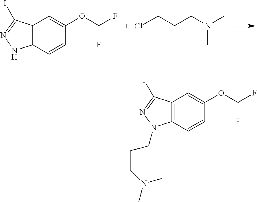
C12=C(C=CC(OC(F)F)=C1)NN=C2I.ClCCCN(C)C.C12=C(C=CC(OC(F)F)=C1)N(CCCN(C)C)N=C2I
